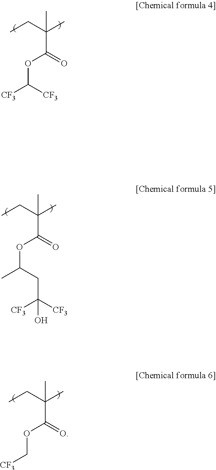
CCC(C)(C(OC([CF3])[CF3])=O)C.CCC(C)(C(OC(C)CC([CF3])([CF3])O)=O)C.CCC(C)(C(OC[CF3])=O)C
